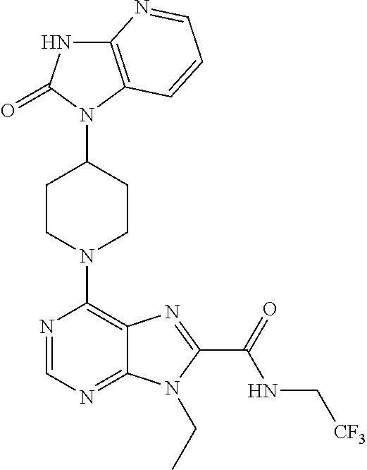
C12=C(N(C3CCN(C4=C5C(=NC=N4)N(CC)C(C(NC[CF3])=O)=N5)CC3)C(=O)N1)C=CC=N2
